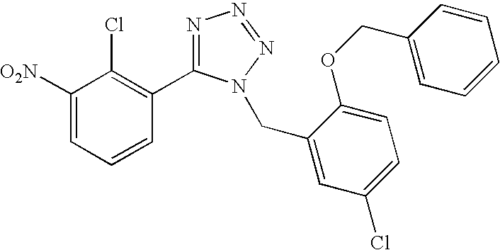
C1([O2N])=CC=CC(C2=NN=NN2CC2=CC(Cl)=CC=C2OCC2=CC=CC=C2)=C1Cl
